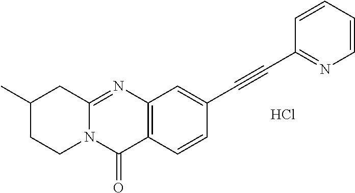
C12=C(C=CC(C#CC3=NC=CC=C3)=C1)C(=O)N1C(=N2)CC(C)CC1.Cl
